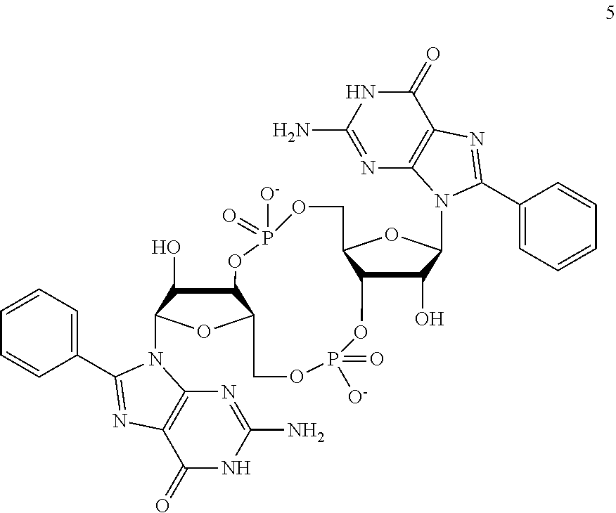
C1(O)C2C(OC1N1C3=C(C(=O)NC(N)=N3)N=C1C1=CC=CC=C1)COP([O-])(=O)OC1C(O)C(N3C4=C(C(=O)NC(N)=N4)N=C3C3=CC=CC=C3)OC1COP(=O)([O-])O2
